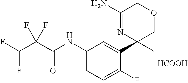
[HCOOH].FC(C(C(=O)NC1=CC=C(F)C(C2(C)COCC(N)=N2)=C1)(F)F)F
